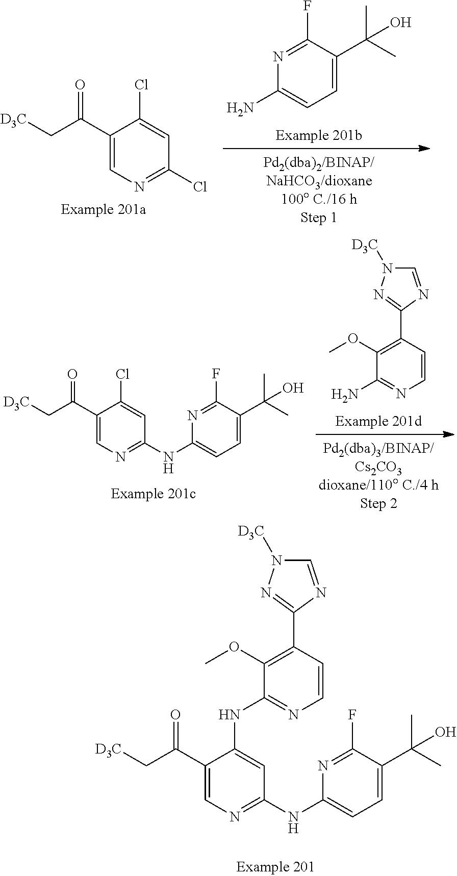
[D3C]CC(=O)C1=CN=C(Cl)C=C1Cl.N1=C(F)C(C(C)(C)O)=CC=C1N.[D3C]CC(=O)C1=CN=C(NC2=CC=C(C(C)(C)O)C(F)=N2)C=C1Cl.NC1=NC=CC(C2=NN([D3C])C=N2)=C1OC.C1(C(C[D3C])=O)=CN=C(NC2=CC=C(C(C)(C)O)C(F)=N2)C=C1NC1=NC=CC(C2=NN([D3C])C=N2)=C1OC
